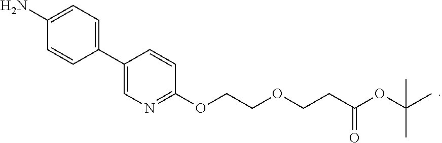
C1(C2=CC=C(N)C=C2)=CN=C(OCCOCCC(OC(C)(C)C)=O)C=C1
